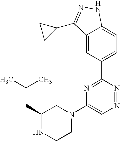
C1=C2C(=CC(C3=NC(N4CC(CC(C)C)NCC4)=CN=N3)=C1)C(C1CC1)=NN2
